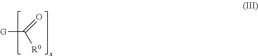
[G]C([R0])=O
